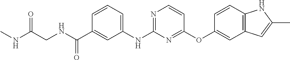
C1=CC=C(NC2=NC=CC(OC3=CC4=C(C=C3)NC(C)=C4)=N2)C=C1C(NCC(NC)=O)=O
